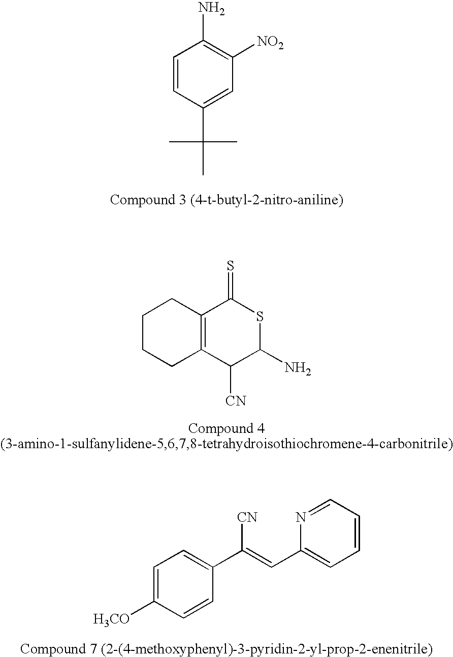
C1=CC(C(C)(C)C)=CC([NO2])=C1N.C1CCC2=C(C1)C(=S)SC(N)C2[CN].C1=C([H3CO])C=CC(C([CN])=CC2=CC=CC=N2)=C1
